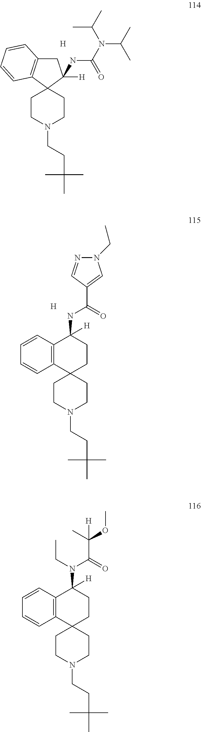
C12(CCN(CCC(C)(C)C)CC1)C([H])(NC(=O)N(C(C)C)C(C)C)CC1=C2C=CC=C1.[H].C12(CCN(CCC(C)(C)C)CC1)CCC(NC(C1=CN(CC)N=C1)=O)([H])C1=C2C=CC=C1.[H].C12=C(C=CC=C1)C([H])(N(C(C(OC)(C)[H])=O)CC)CCC21CCN(CCC(C)(C)C)CC1
